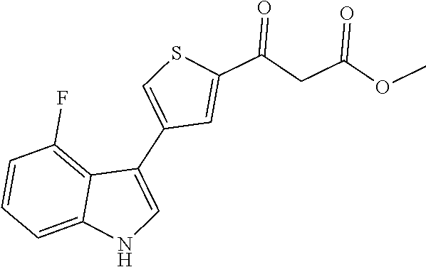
C1(C2=CNC3=CC=CC(F)=C32)=CSC(C(CC(OC)=O)=O)=C1
